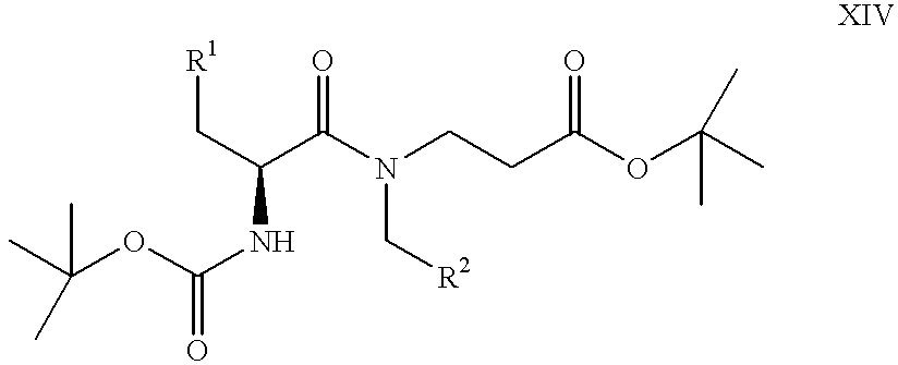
C(C(C(N(CCC(OC(C)(C)C)=O)C[R2])=O)NC(OC(C)(C)C)=O)[R1]
